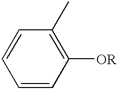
C1=CC([OR])=C(C)C=C1
